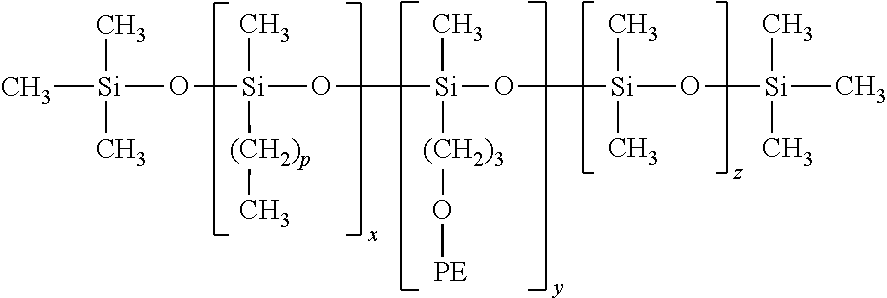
[(CH2)p](C)[Si](O[Si]([(CH2)3]O[PE])(O[Si](C)(C)O[Si](C)(C)C)C)(C)O[Si](C)(C)C
